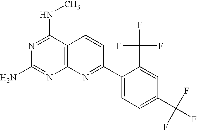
N1=C(NC)C2=C(N=C1N)N=C(C1=CC=C(C(F)(F)F)C=C1C(F)(F)F)C=C2
